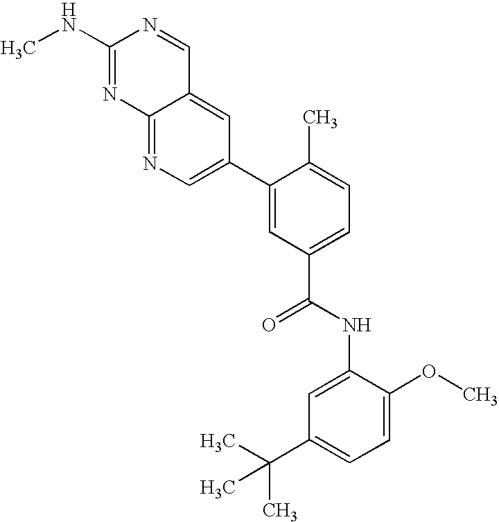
C12=CC(C3=CC(C(NC4=CC(C(C)(C)C)=CC=C4OC)=O)=CC=C3C)=CN=C1N=C(NC)N=C2
